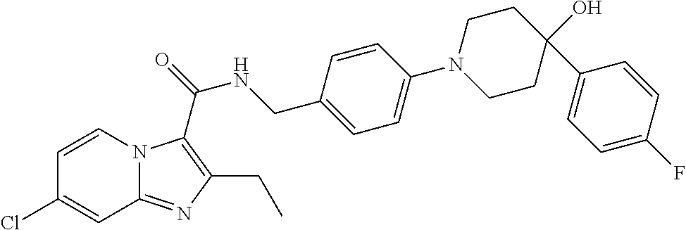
C1=CN2C(=NC(CC)=C2C(=O)NCC2=CC=C(N3CCC(C4=CC=C(F)C=C4)(O)CC3)C=C2)C=C1Cl
